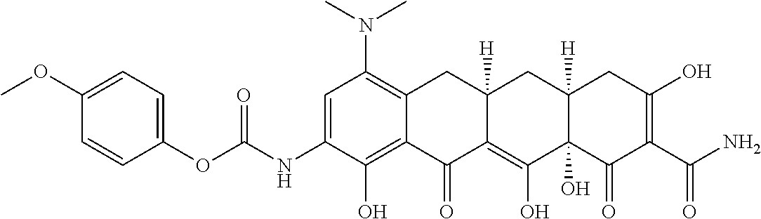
C1=C(NC(OC2=CC=C(OC)C=C2)=O)C(O)=C2C(=C1N(C)C)CC1([H])C(=C(O)C3(O)C([H])(C1)CC(O)=C(C(N)=O)C3=O)C2=O
